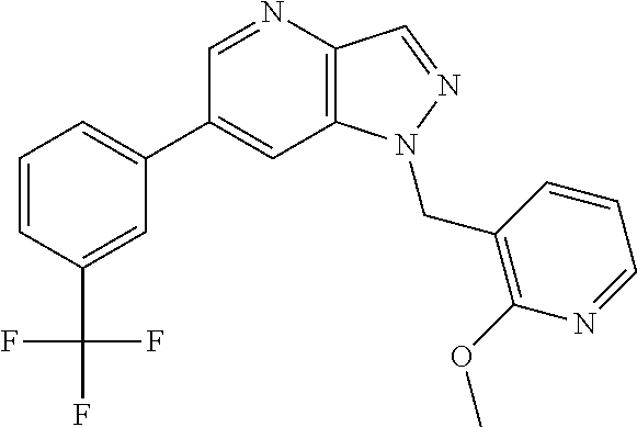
C1(C2=CC=CC(C(F)(F)F)=C2)=CC2=C(C=NN2CC2=C(OC)N=CC=C2)N=C1
